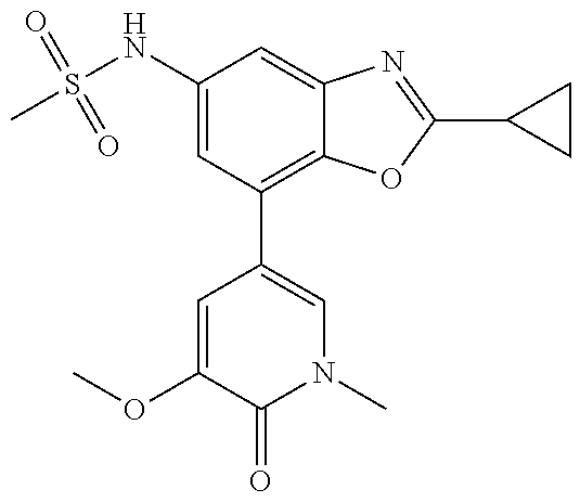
CS(NC1=CC(C2=CN(C)C(=O)C(OC)=C2)=C2C(=C1)N=C(C1CC1)O2)(=O)=O
